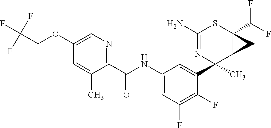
C1(N)=NC(C2=CC(NC(C3=NC=C(OCC(F)(F)F)C=C3C)=O)=CC(F)=C2F)(C)C2C(C(F)F)(S1)C2
